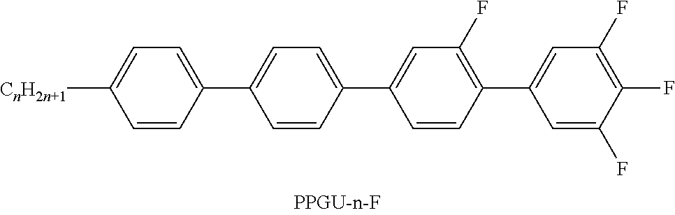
C1=CC(C2=CC=C(C3=CC(F)=C(C4=CC(F)=C(F)C(F)=C4)C=C3)C=C2)=CC=C1[CnH2n+1]
